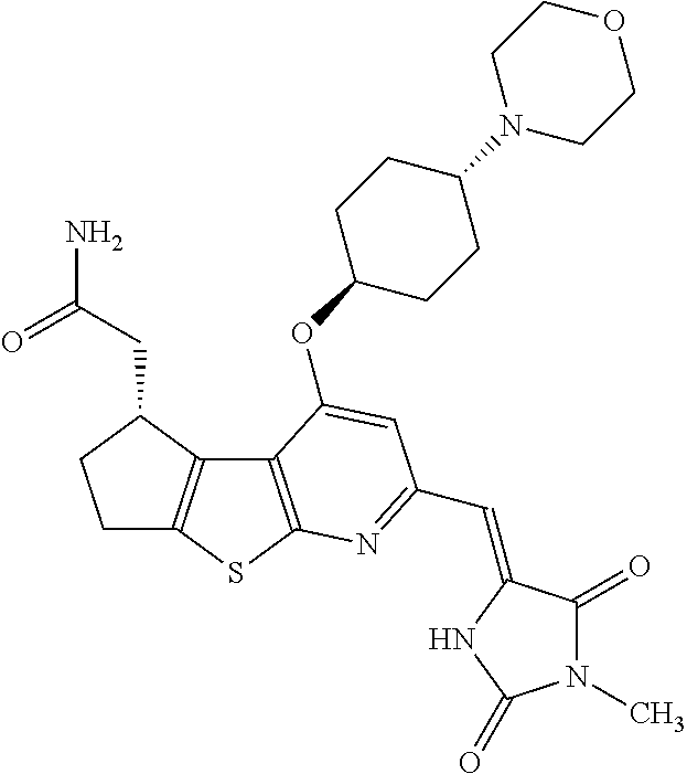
C1C2=C(C(CC(N)=O)C1)C1=C(S2)N=C(C=C2C(=O)N(C)C(=O)N2)C=C1OC1CCC(N2CCOCC2)CC1
